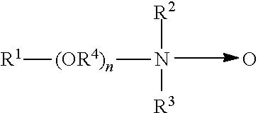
[R1][(OR4)n]N([R2])[R3].O
